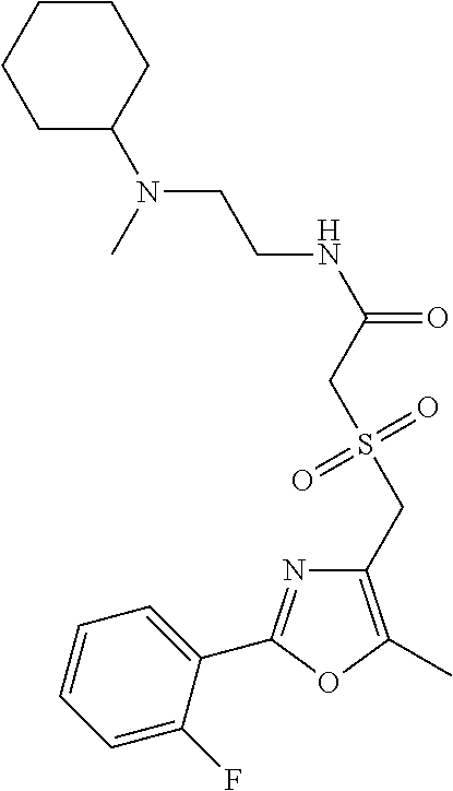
C1=CC=C(F)C(C2=NC(CS(CC(NCCN(C3CCCCC3)C)=O)(=O)=O)=C(C)O2)=C1
